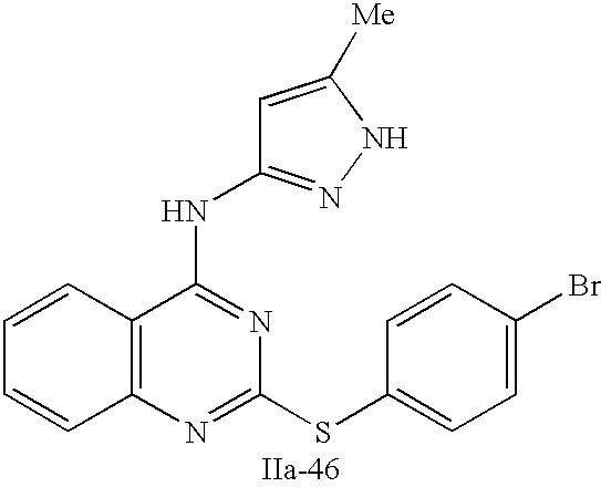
C12=C(N=C(SC3=CC=C(Br)C=C3)N=C1NC1=NNC([Me])=C1)C=CC=C2
